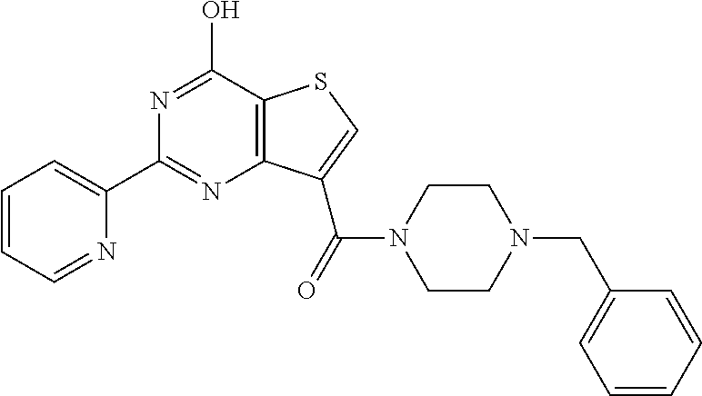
C1(C2=CC=CC=N2)=NC2=C(C(O)=N1)SC=C2C(=O)N1CCN(CC2=CC=CC=C2)CC1
